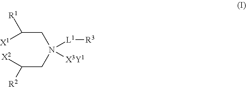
C(CN(CC([R2])[X2])([L1][R3])[X3Y1])([R1])[X1]
